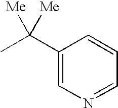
CC(C1=CN=CC=C1)([Me])[Me]
